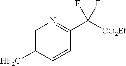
[CO2Et]C(C1=NC=C([HF2C])C=C1)(F)F
